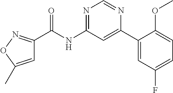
C1(C(NC2=NC=NC(C3=CC(F)=CC=C3OC)=C2)=O)=NOC(C)=C1
